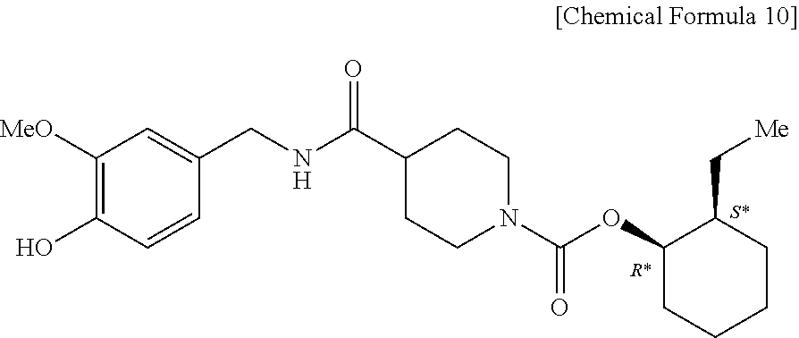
C1([MeO])=C(O)C=CC(CNC(C2CCN(C(OC3CCCCC3C[Me])=O)CC2)=O)=C1
